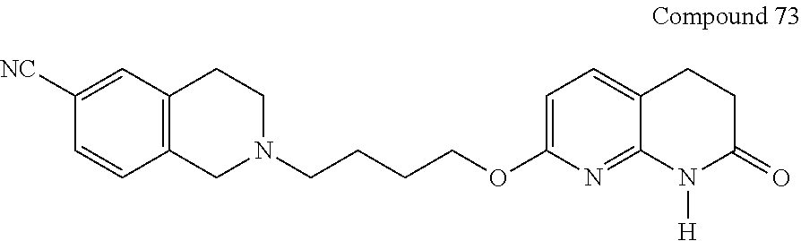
C12=C(CN(CCCCOC3=CC=C4C(=N3)N([H])C(=O)CC4)CC1)C=CC([NC])=C2
